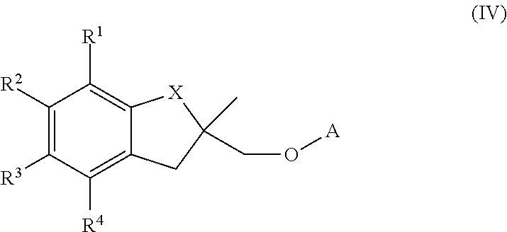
C1([R2])=C([R3])C([R4])=C2C(=C1[R1])[X]C(C)(CO[A])C2
